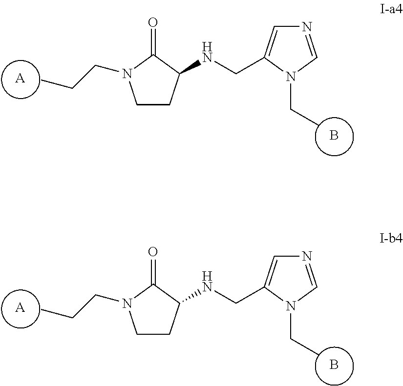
[A].B.C1CC(NCC2=CN=CN2CC)C(=O)N1CCC.[A].B.C1CC(NCC2=CN=CN2CC)C(=O)N1CCC
